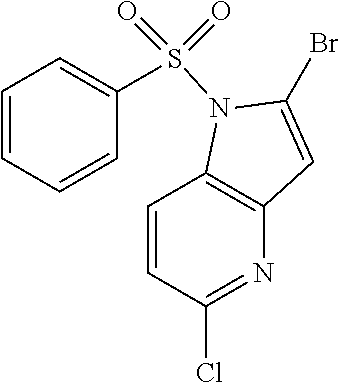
C1=CC=CC(S(=O)(=O)N2C3=C(N=C(Cl)C=C3)C=C2Br)=C1
